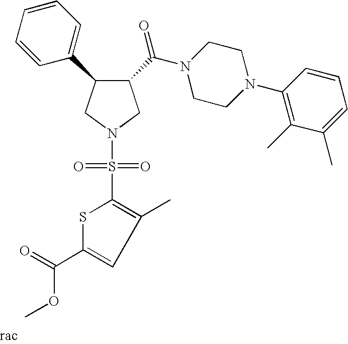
C1(C(N2CCN(C3=C(C)C(C)=CC=C3)CC2)=O)C(C2=CC=CC=C2)CN(S(=O)(=O)C2=C(C)C=C(C(=O)OC)S2)C1
